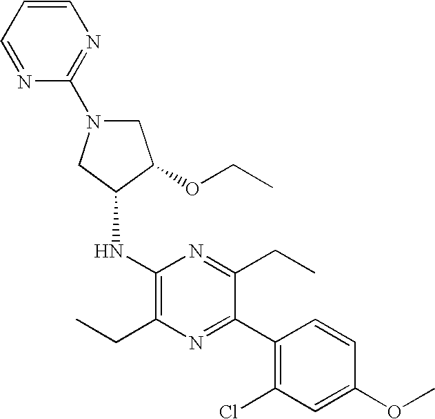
C1N(C2=NC=CC=N2)CC(NC2=C(CC)N=C(C3=C(Cl)C=C(OC)C=C3)C(CC)=N2)C1OCC
